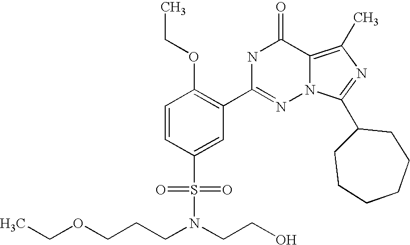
C1=CC(S(N(CCCOCC)CCO)(=O)=O)=CC(C2=NN3C(=C(C)N=C3C3CCCCCC3)C(=O)N2)=C1OCC
